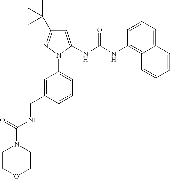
N1(C2=CC=CC(CNC(N3CCOCC3)=O)=C2)C(NC(NC2=C3C(=CC=C2)C=CC=C3)=O)=CC(C(C)(C)C)=N1
